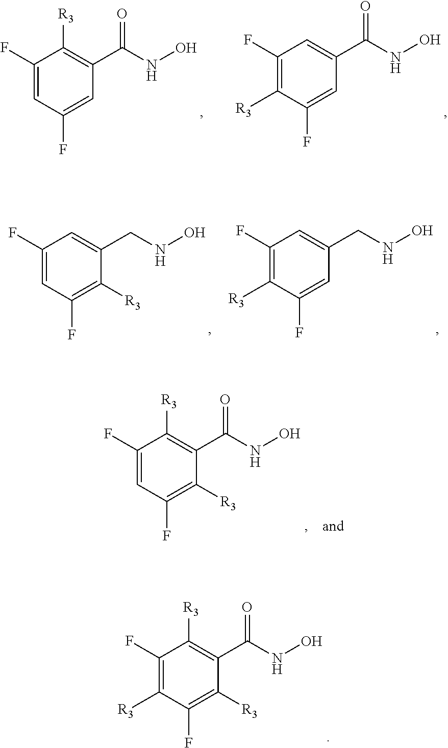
C1(F)=CC(F)=CC(C(NO)=O)=C1[R3].C1(F)=C([R3])C(F)=CC(C(NO)=O)=C1.C1(F)=CC(F)=C([R3])C(CNO)=C1.C1(F)=C([R3])C(F)=CC(CNO)=C1.C1(F)=C([R3])C(F)=C([R3])C(C(NO)=O)=C1[R3].C1(F)=CC(F)=C([R3])C(C(NO)=O)=C1[R3]
